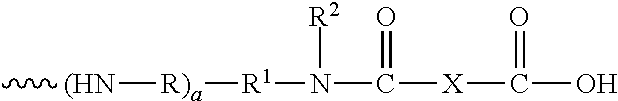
C[(HN][R)a][R1]N(C([X]C(O)=O)=O)[R2]
